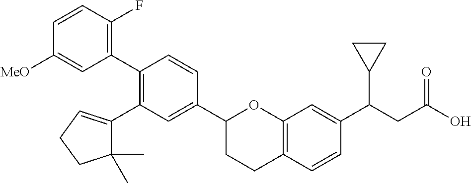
C1(C2=C(C3=CCCC3(C)C)C=C(C3CCC4=C(O3)C=C(C(CC(O)=O)C3CC3)C=C4)C=C2)=C(F)C=CC([MeO])=C1
